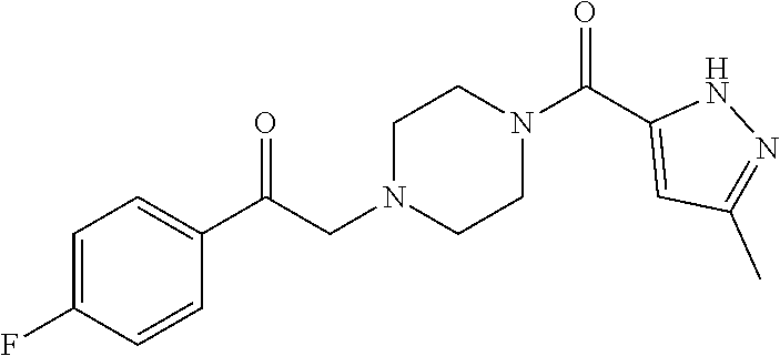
C1=C(F)C=CC(C(CN2CCN(C(C3=CC(C)=NN3)=O)CC2)=O)=C1
